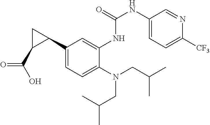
C1(C2CC2C(O)=O)=CC=C(N(CC(C)C)CC(C)C)C(NC(NC2=CC=C([CF3])N=C2)=O)=C1
